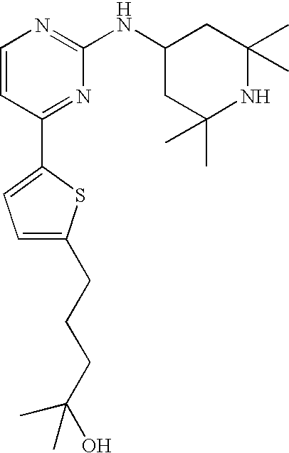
C1=CC(C2=CC=C(CCCC(O)(C)C)S2)=NC(NC2CC(C)(C)NC(C)(C)C2)=N1
